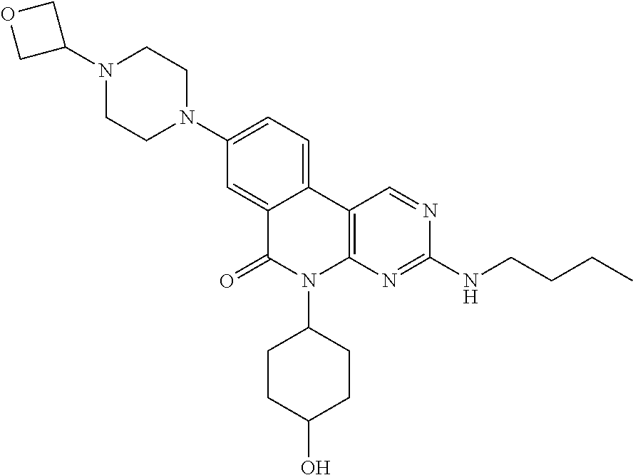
C12=C(N=C(NCCCC)N=C1)N(C1CCC(O)CC1)C(=O)C1=CC(N3CCN(C4COC4)CC3)=CC=C21
